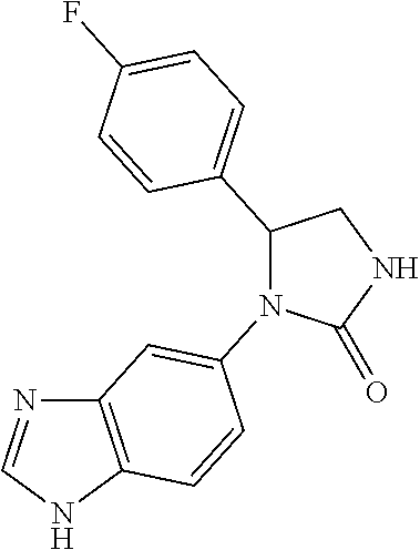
C12=C(NC=N1)C=CC(N1C(=O)NCC1C1=CC=C(F)C=C1)=C2
